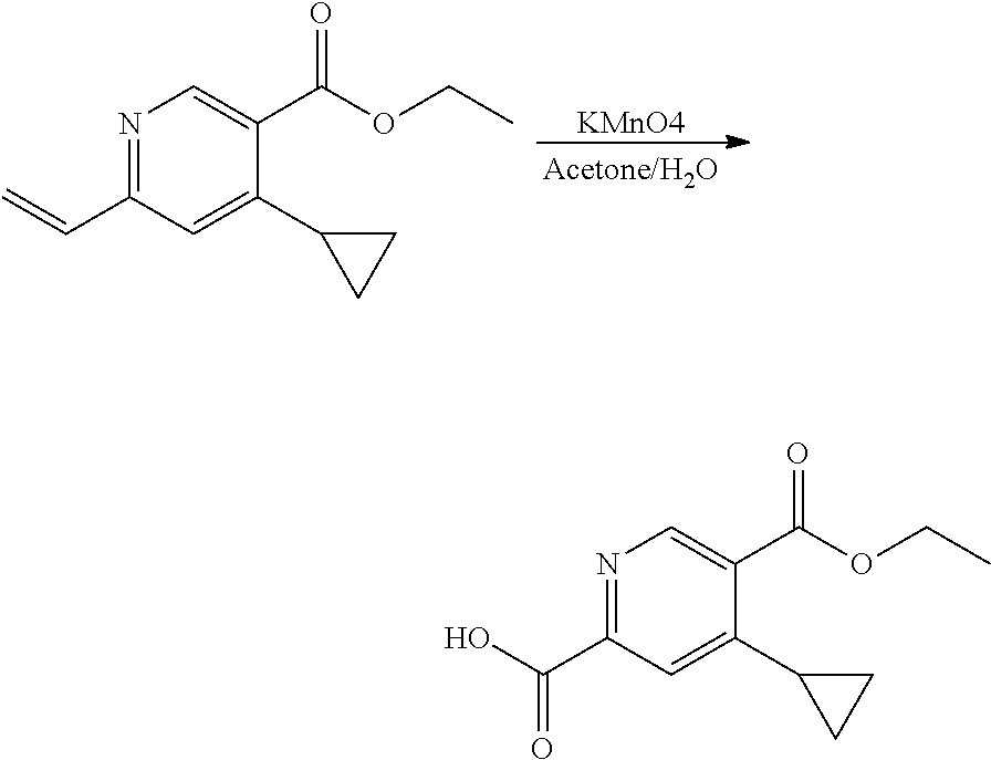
[KMnO4].N1=C(C=C)C=C(C2CC2)C(C(OCC)=O)=C1.N1=C(C(O)=O)C=C(C2CC2)C(C(OCC)=O)=C1
